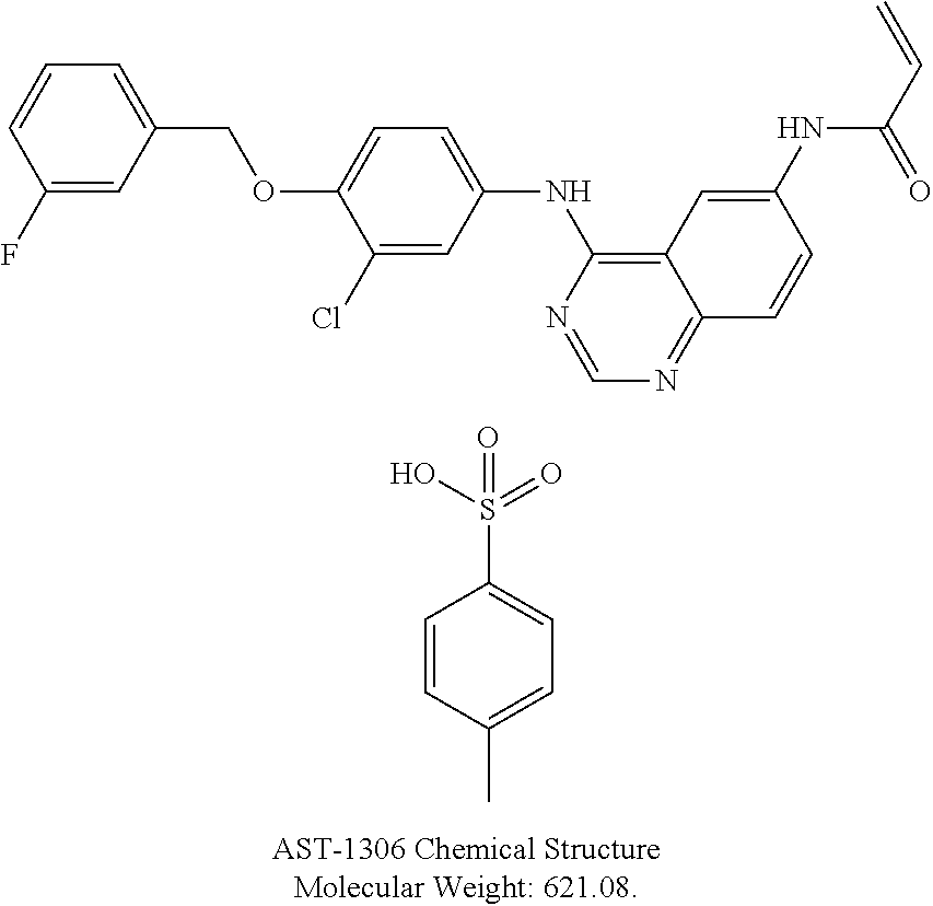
C1(F)=CC(COC2=CC=C(NC3=C4C(=NC=N3)C=CC(NC(=O)C=C)=C4)C=C2Cl)=CC=C1.C1=CC(C)=CC=C1S(=O)(O)=O
